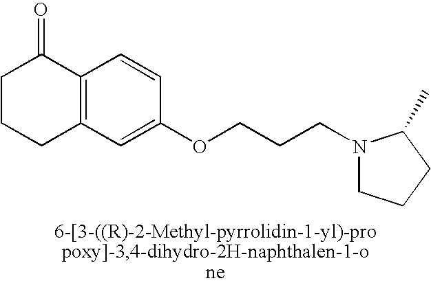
C1(=O)CCCC2=C1C=CC(OCCCN1CCCC1C)=C2
